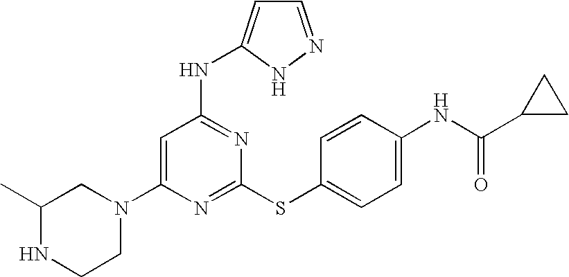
N1(C2=CC(NC3=CC=NN3)=NC(SC3=CC=C(NC(=O)C4CC4)C=C3)=N2)CC(C)NCC1
